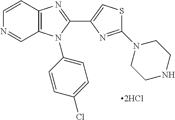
C12=C(C=CN=C1)N=C(C1=CSC(N3CCNCC3)=N1)N2C1=CC=C(Cl)C=C1
